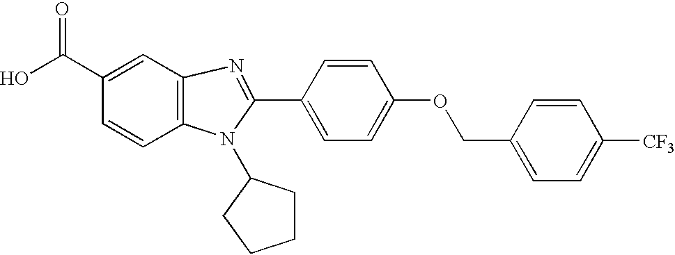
C1=CC2=C(C=C1C(O)=O)N=C(C1=CC=C(OCC3=CC=C([CF3])C=C3)C=C1)N2C1CCCC1
